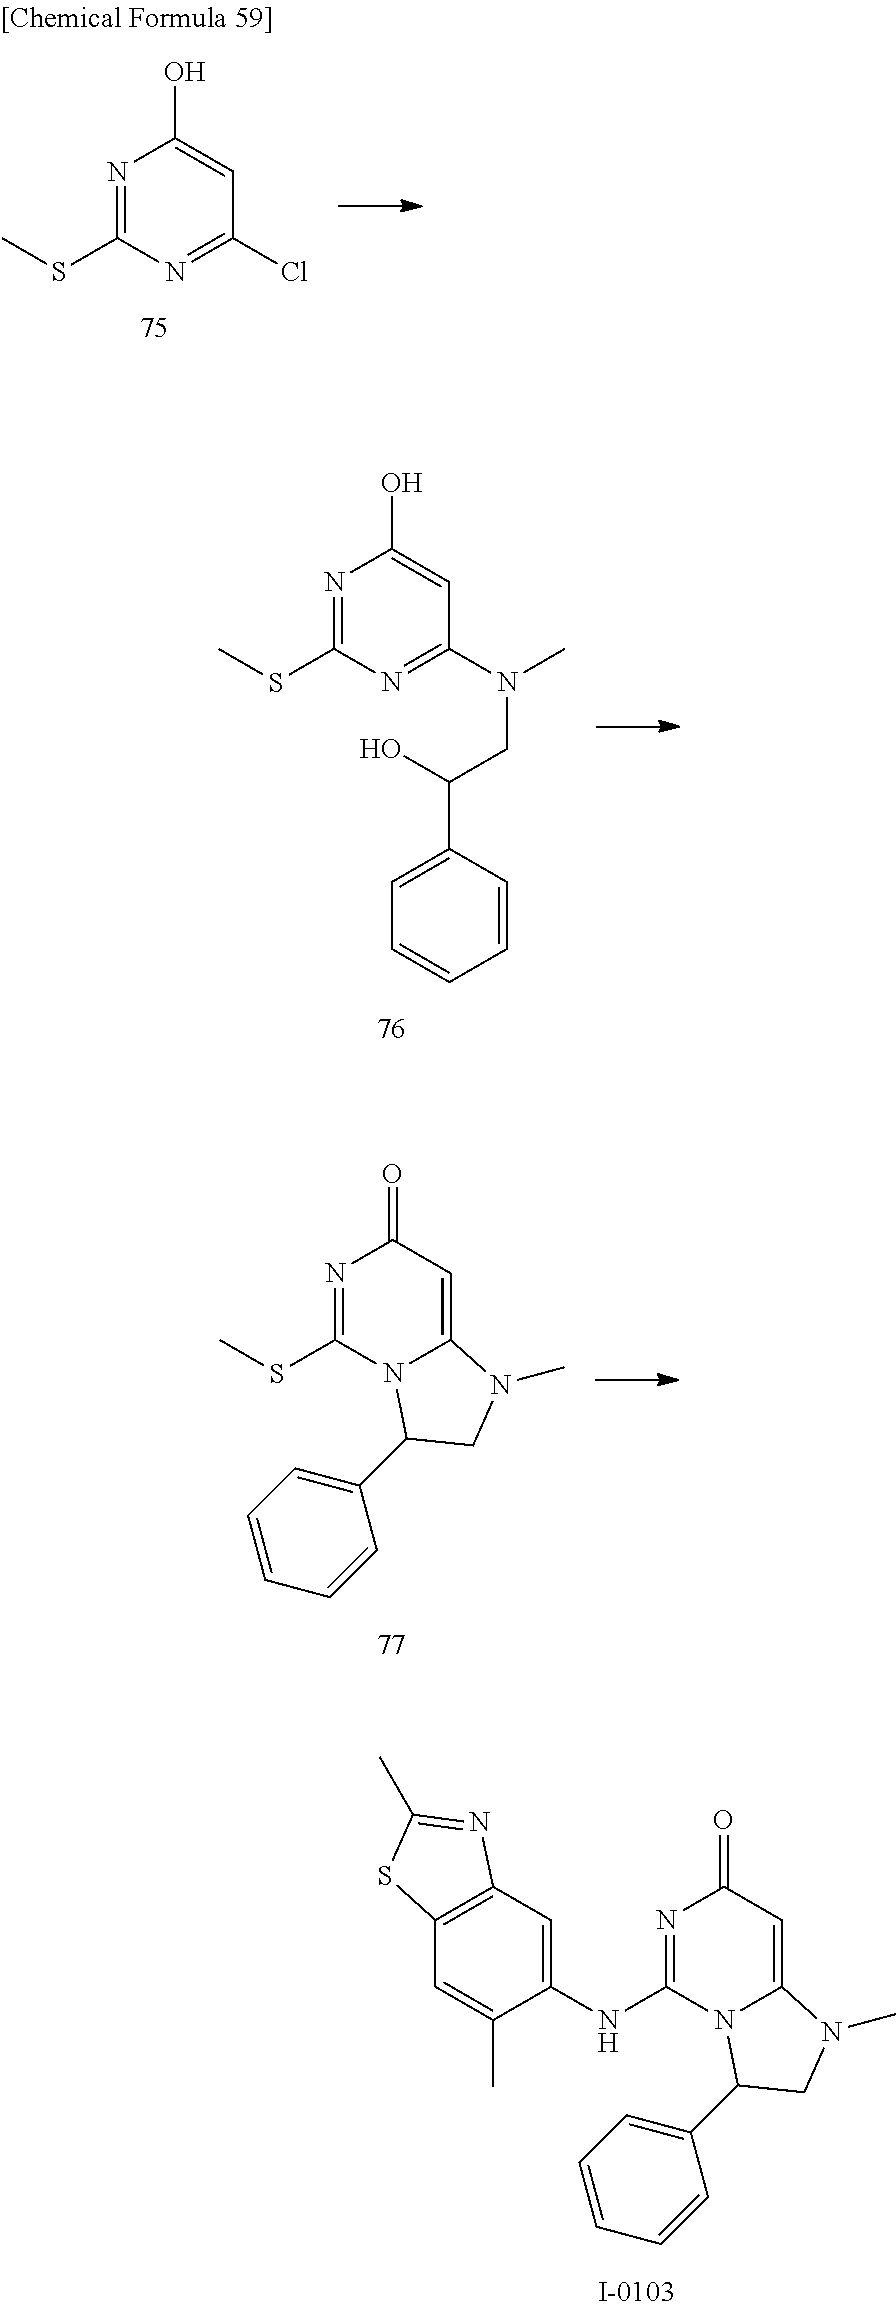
N1=C(SC)N=C(Cl)C=C1O.N1=C(SC)N=C(N(C)CC(C2=CC=CC=C2)O)C=C1O.N1=C(SC)N2C(=CC1=O)N(C)CC2C1=CC=CC=C1.N1=C(NC2=CC3=C(C=C2C)SC(C)=N3)N2C(=CC1=O)N(C)CC2C1=CC=CC=C1
